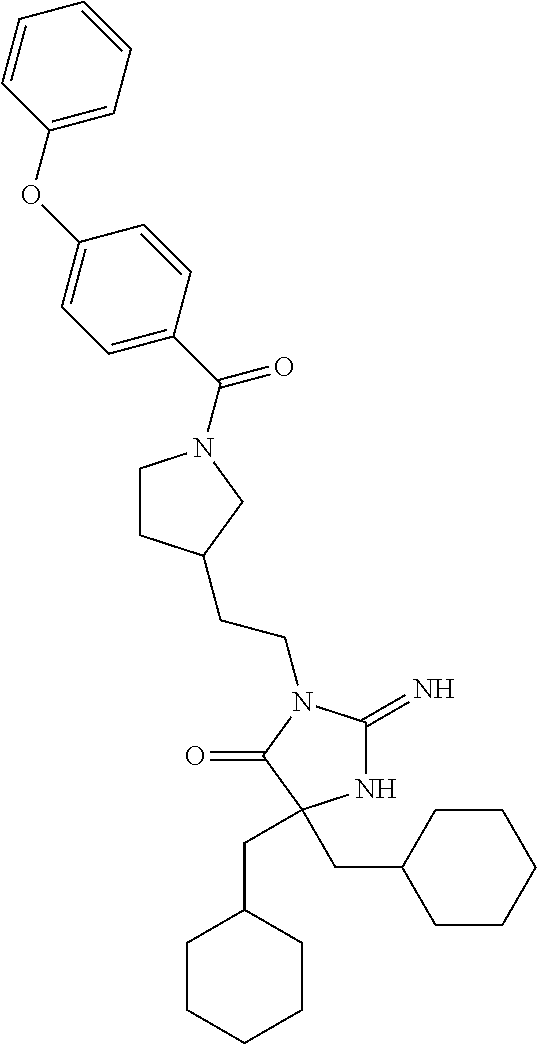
N1C(=N)N(CCC2CCN(C(C3=CC=C(OC4=CC=CC=C4)C=C3)=O)C2)C(=O)C1(CC1CCCCC1)CC1CCCCC1
